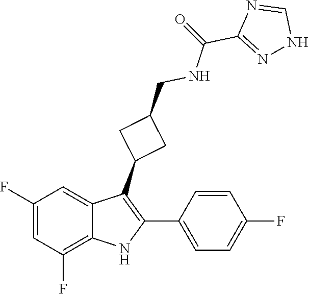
N1=CNN=C1C(=O)NCC1CC(C2=C(C3=CC=C(F)C=C3)NC3=C(F)C=C(F)C=C23)C1
